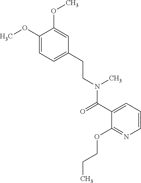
C1=C(CCN(C(C2=CC=CN=C2OCCC)=O)C)C=C(OC)C(OC)=C1
